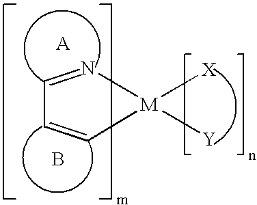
B.C1=N[M]([X])([Y])C=C1
